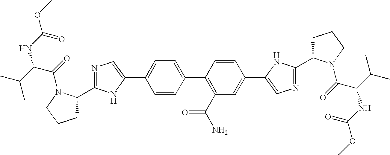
C1=CC(C2=C(C(N)=O)C=C(C3=CN=C(C4CCCN4C(C(C(C)C)NC(=O)OC)=O)N3)C=C2)=CC=C1C1=CN=C(C2CCCN2C(C(NC(=O)OC)C(C)C)=O)N1
